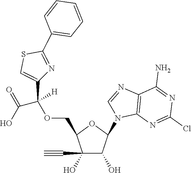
C1(O)(C#C)C(O)C(N2C3=C(N=C2)C(N)=NC(Cl)=N3)OC1COC([H])(C(O)=O)C1=CSC(C2=CC=CC=C2)=N1
